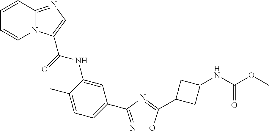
C1=C(C)C(NC(=O)C2=CN=C3N2C=CC=C3)=CC(C2=NOC(C3CC(NC(OC)=O)C3)=N2)=C1
